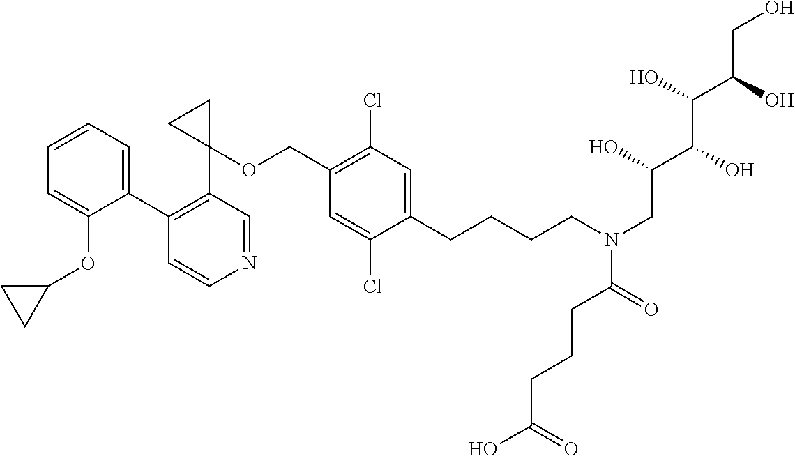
C1(C2=CC=CC=C2OC2CC2)=C(C2(OCC3=C(Cl)C=C(CCCCN(CC(C(C(C(CO)O)O)O)O)C(CCCC(O)=O)=O)C(Cl)=C3)CC2)C=NC=C1
